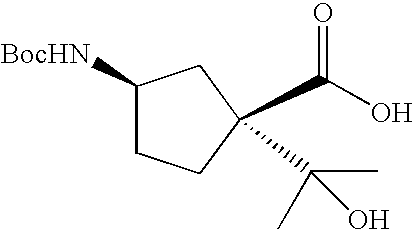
C1([BocHN])CCC(C(O)=O)(C(C)(C)O)C1
